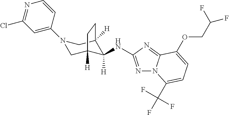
N1=C(NC2([H])C3([H])CN(C4=CC(Cl)=NC=C4)CC2([H])CC3)N=C2N1C(C(F)(F)F)=CC=C2OCC(F)F
